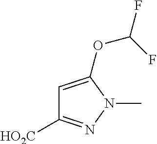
C1=C(OC(F)F)N(C)N=C1[HO2C]
